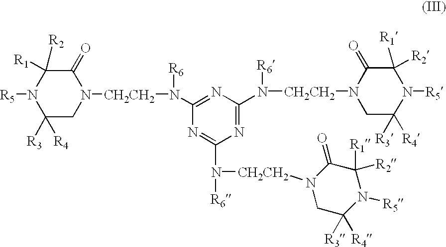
C1(=O)C([R1])([R2])N([R5])C([R3])([R4])CN1[CH2CH2]N([R6])C1=NC(N([R6])[CH2CH2]N2CC([R3])([R4])N([R5])C([R1])([R2])C2=O)=NC(N([R6])[CH2CH2]N2CC([R3])([R4])N([R5])C([R1])([R2])C2=O)=N1
